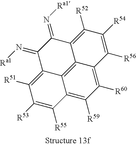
C12=C([R59])C([R60])=C3C4=C1C(=C([R51])C([R53])=C2[R55])C(=N[Ra1])C(=N[Ra1])C4=C([R52])C([R54])=C3[R56]
